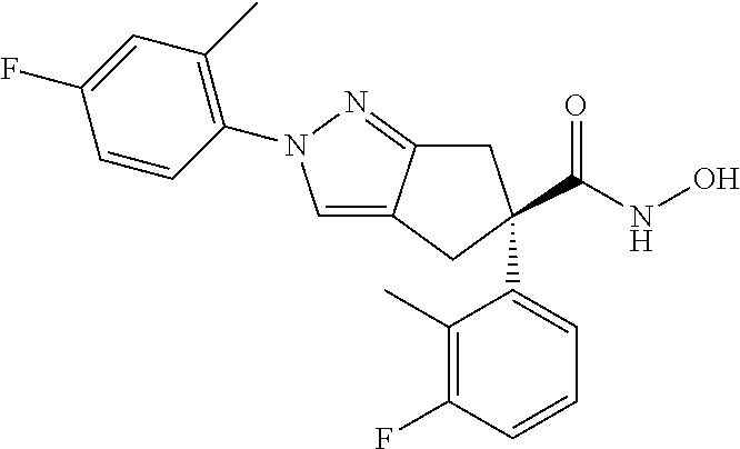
C1=C2C(=NN1C1=C(C)C=C(F)C=C1)CC(C1=CC=CC(F)=C1C)(C(NO)=O)C2
